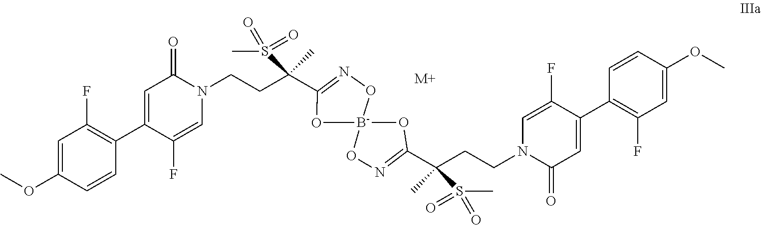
C1=C(OC)C=CC(C2=CC(=O)N(CCC(S(C)(=O)=O)(C3=NO[B-]4(O3)ON=C(C(CCN3C=C(F)C(C5=C(F)C=C(OC)C=C5)=CC3=O)(C)S(C)(=O)=O)O4)C)C=C2F)=C1F.[M+]
